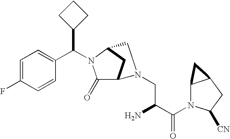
C1=C(F)C=CC(C(C2CCC2)N2C(=O)C3CC2CN3CC(N)C(N2C3C(CC2[CN])C3)=O)=C1
